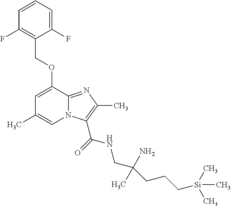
C1(F)=CC=CC(F)=C1COC1=CC(C)=CN2C1=NC(C)=C2C(=O)NCC(CCC[Si](C)(C)C)(N)C
